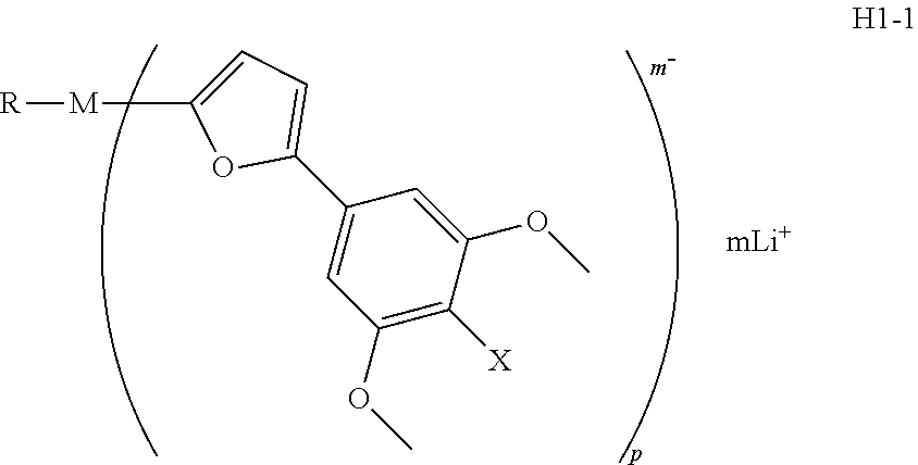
C1(C2=CC=C([M][R])O2)=CC(OC)=C([X])C(OC)=C1
